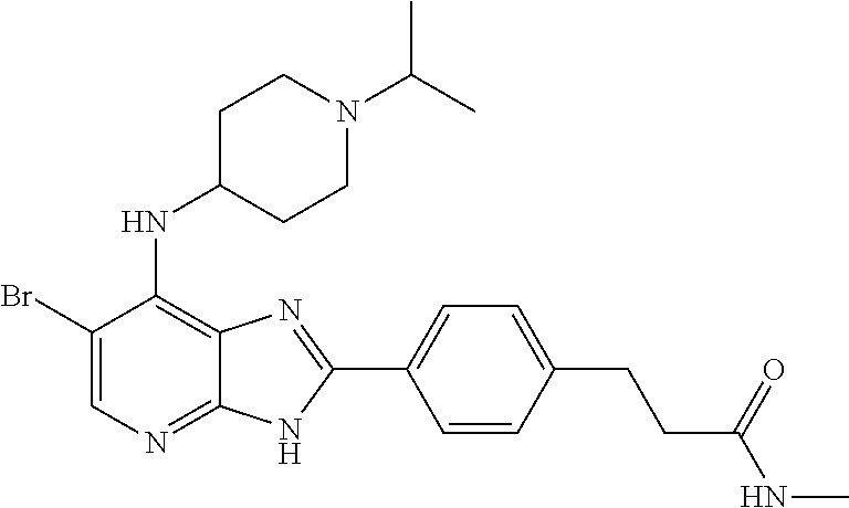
C1(Br)=CN=C2C(=C1NC1CCN(C(C)C)CC1)N=C(C1=CC=C(CCC(NC)=O)C=C1)N2
